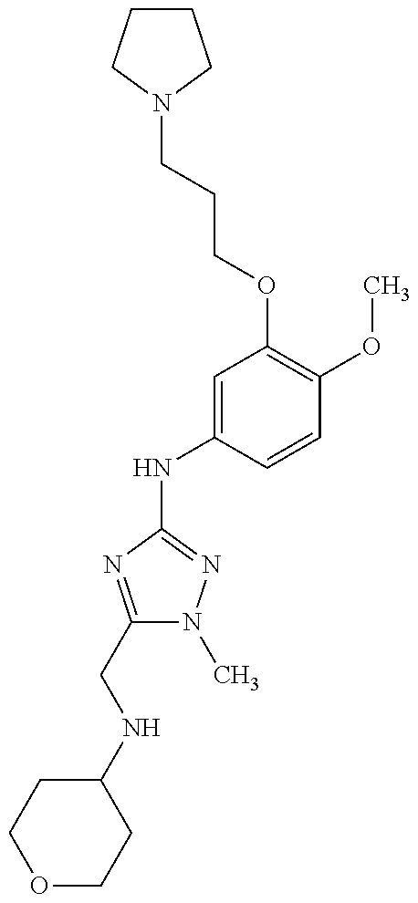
C1CCN(CCCOC2=C(OC)C=CC(NC3=NN(C)C(CNC4CCOCC4)=N3)=C2)C1
